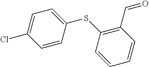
C1=CC(SC2=C(C=O)C=CC=C2)=CC=C1Cl
